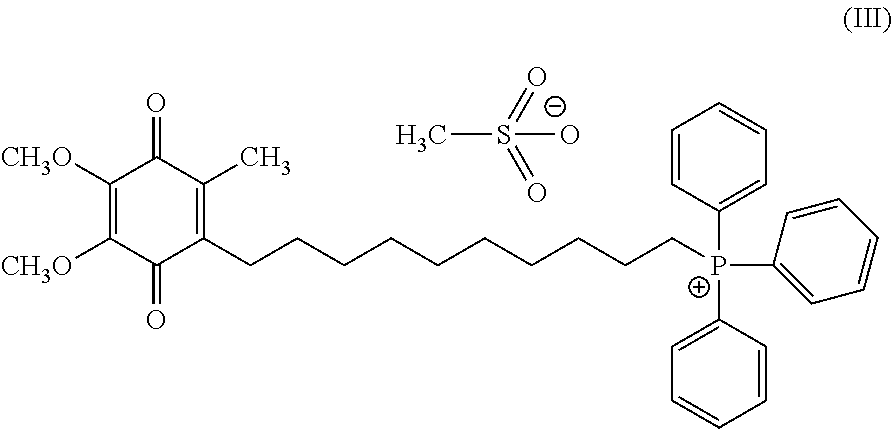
[P+](C1=CC=CC=C1)(C1=CC=CC=C1)(C1=CC=CC=C1)CCCCCCCCCCC1=C(C)C(=O)C([CH3O])=C([CH3O])C1=O.CS(=O)(=O)[O-]
